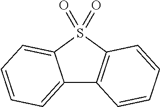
C12=CC=CC=C1S(=O)(=O)C1=C2C=CC=C1
